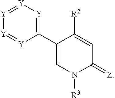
[Y]1=[Y][Y]=C(C2=CN([R3])C(=[Z])C=C2[R2])[Y]=[Y]1
